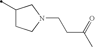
C1(C)CCN(CCC(C)=O)C1
